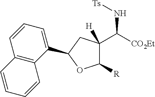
[Ts]NC([CO2Et])C1([H])C([R])OC(C2=CC=CC3=C2C=CC=C3)C1
